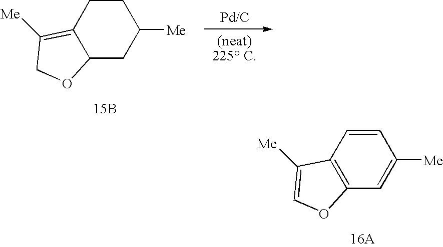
C1=CC2=C(C=C1[Me])OC=C2[Me].[16A].C1CC2=C([Me])COC2CC1[Me].[15B]
